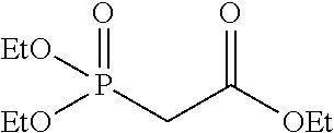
[EtO]P([EtO])(CC([OEt])=O)=O
